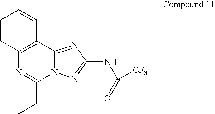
N1=C(CC)N2C(=NC(NC([CF3])=O)=N2)C2=C1C=CC=C2
